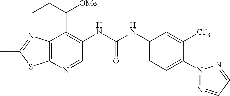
C12=C(N=CC(NC(NC3=CC=C(N4N=CC=N4)C([CF3])=C3)=O)=C1C(CC)[OMe])SC(C)=N2
